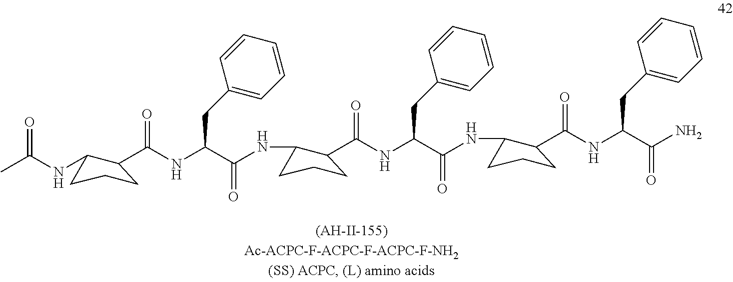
C1(C(NC(C(NC2C(C(NC(C(=O)NC3C(C(NC(C(N)=O)CC4=CC=CC=C4)=O)CCC3)CC3=CC=CC=C3)=O)CCC2)=O)CC2=CC=CC=C2)=O)C(NC(=O)C)CCC1
